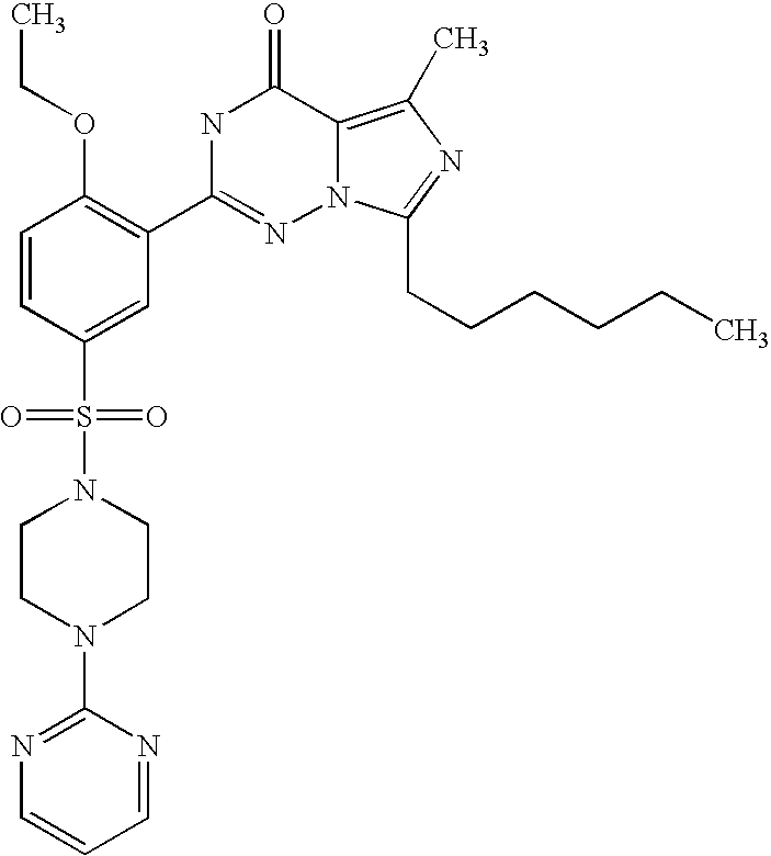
C1=CC(S(N2CCN(C3=NC=CC=N3)CC2)(=O)=O)=CC(C2=NN3C(=C(C)N=C3CCCCCC)C(=O)N2)=C1OCC
